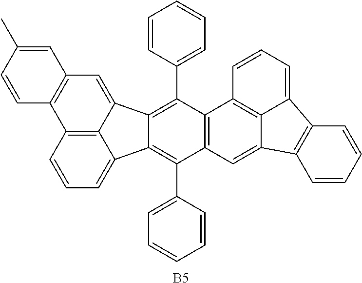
C12=C3C(=CC=C1)C1=C(C4=CC=CC=C4)C4=C(C(C5=CC=CC=C5)=C1C3=CC1=C2C=CC(C)=C1)C1=C2C(=C4)C3=C(C2=CC=C1)C=CC=C3.[B5]
